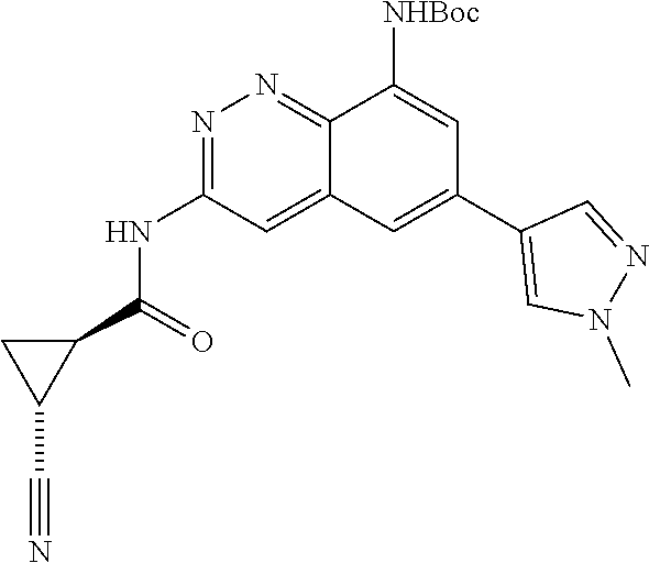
CN1N=CC(C2=CC3=CC(NC(C4C(C#N)C4)=O)=NN=C3C([NHBoc])=C2)=C1
